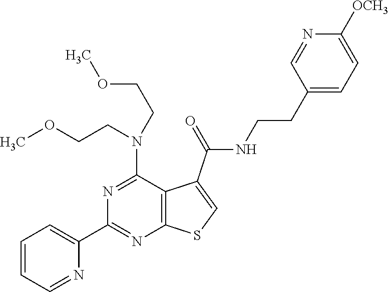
C1=CC=NC(C2=NC3=C(C(N(CCOC)CCOC)=N2)C(C(NCCC2=CC=C([OCH3])N=C2)=O)=CS3)=C1
